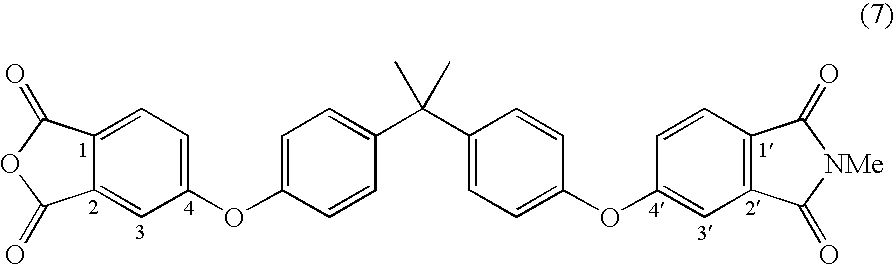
C12=CC(OC3=CC=C(C(C4=CC=C(OC5=CC6=C(C=C5)C(=O)[NMe]C6=O)C=C4)(C)C)C=C3)=CC=C1C(=O)OC2=O
